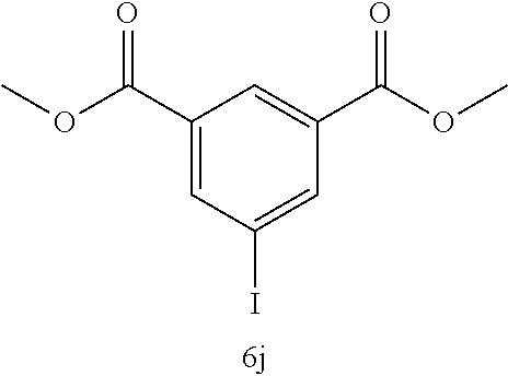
C1(C(OC)=O)=CC(I)=CC(C(OC)=O)=C1
